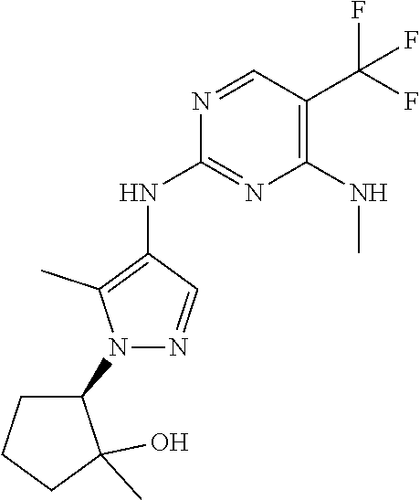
C1C(C)(O)C(N2C(C)=C(NC3=NC(NC)=C(C(F)(F)F)C=N3)C=N2)CC1
